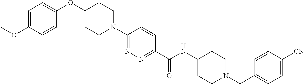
N1(C2=NN=C(C(NC3CCN(CC4=CC=C([CN])C=C4)CC3)=O)C=C2)CCC(OC2=CC=C(OC)C=C2)CC1
